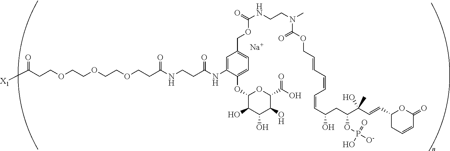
[Na].C(OCCOCCOCCC(NCCC(NC1=CC(COC(NCCN(C)C(OCC=CC=CC=CC(CC(C(C=CC2CC=CC(=O)O2)(O)C)OP([O-])(=O)O)O)=O)=O)=CC=C1OC1C(O)C(O)C(O)C(C(=O)O)O1)=O)=O)CC(=O)[X1]
